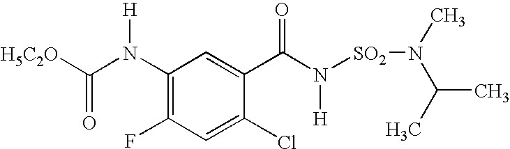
N([H])(C1=C(F)C=C(Cl)C(C(=O)N([H])[SO2]N(C)C(C)C)=C1)C([H5C2O])=O
